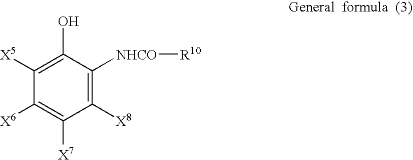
C1([X8])=C([NHCO][R10])C(O)=C([X5])C([X6])=C1[X7]
